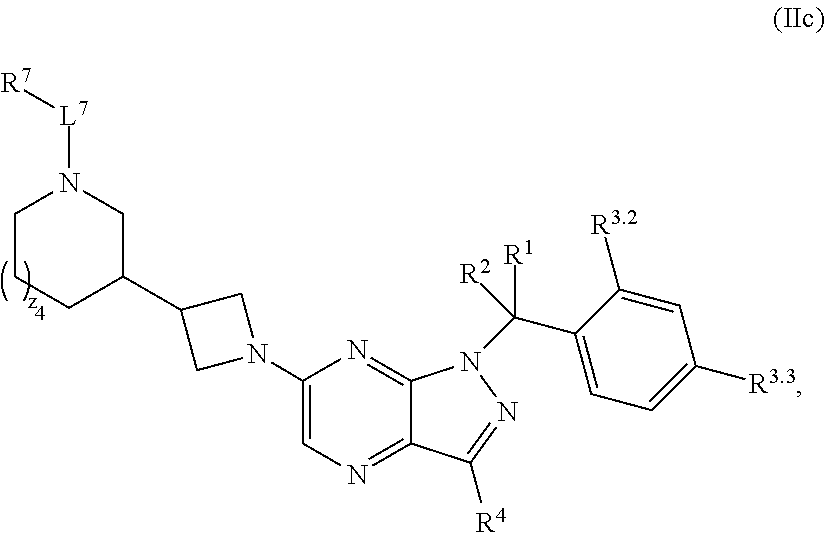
C1(C2CCCN([L7][R7])C2)CN(C2=CN=C3C(=N2)N(C(C2=CC=C([R3.3])C=C2[R3.2])([R1])[R2])N=C3[R4])C1
